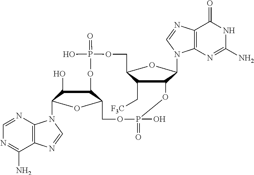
C(C1C2OC(N3C4=C(C(=O)NC(N)=N4)N=C3)C1OP(O)(=O)OCC1C(C(O)C(N3C4=C(C(N)=NC=N4)N=C3)O1)OP(O)(=O)OC2)[F3C]
